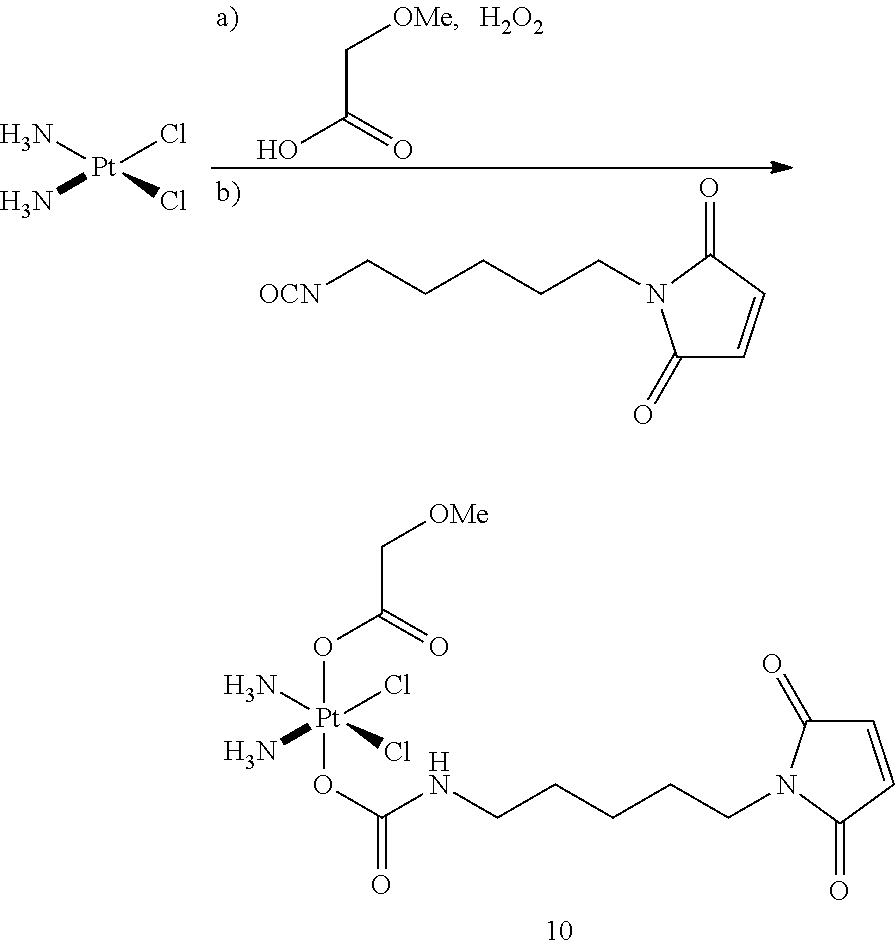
[Pt](N)(N)(Cl)Cl.C(C[OMe])(=O)O.[H2O2].C1=CC(=O)N(CCCCC[OCN])C1=O.[Pt](OC(C[OMe])=O)(OC(=O)NCCCCCN1C(=O)C=CC1=O)(N)(N)(Cl)Cl
